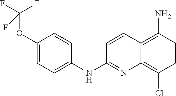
C1(OC(F)(F)F)=CC=C(NC2=NC3=C(Cl)C=CC(N)=C3C=C2)C=C1
